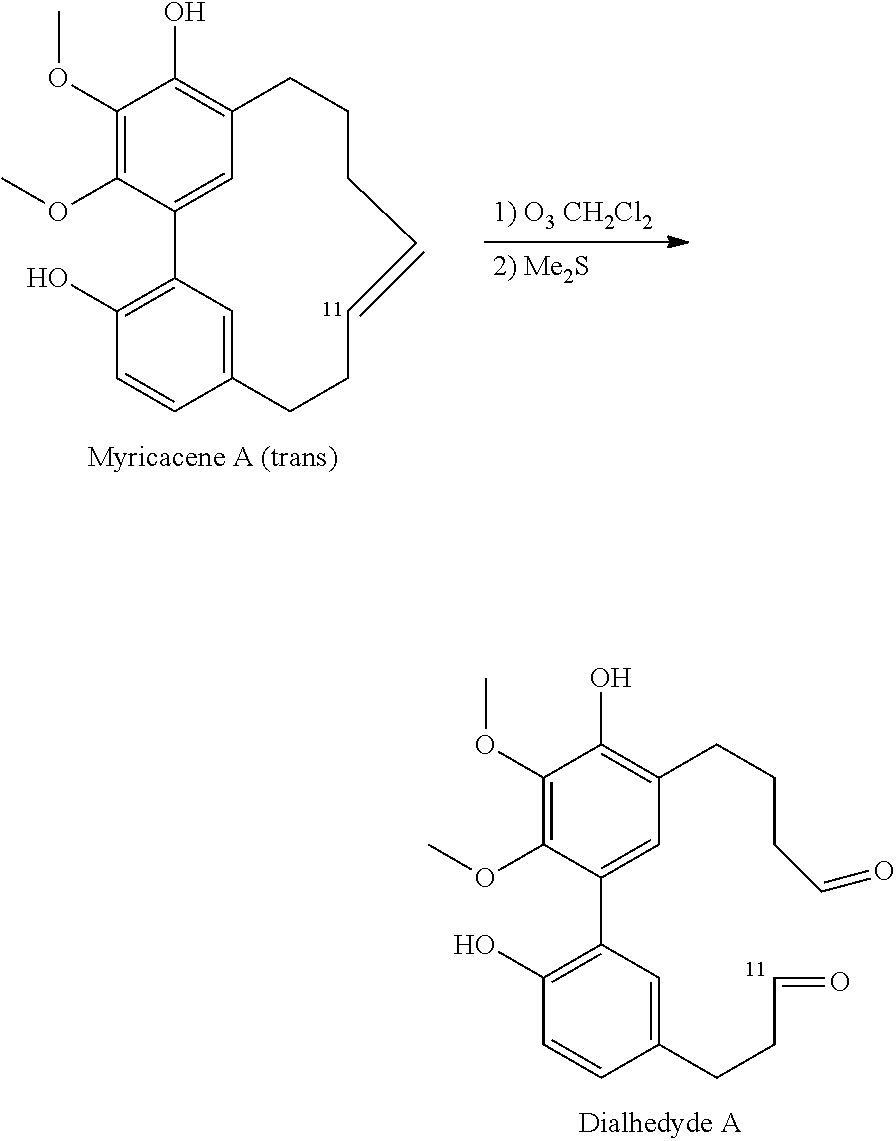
C1(OC)=C(OC)C(C2=C(O)C=CC(CCC=O)=C2)=CC(CCCC=O)=C1O.C1(OC)=C(OC)C2=CC(=C1O)CCCC=CCCC1=CC2=C(O)C=C1
